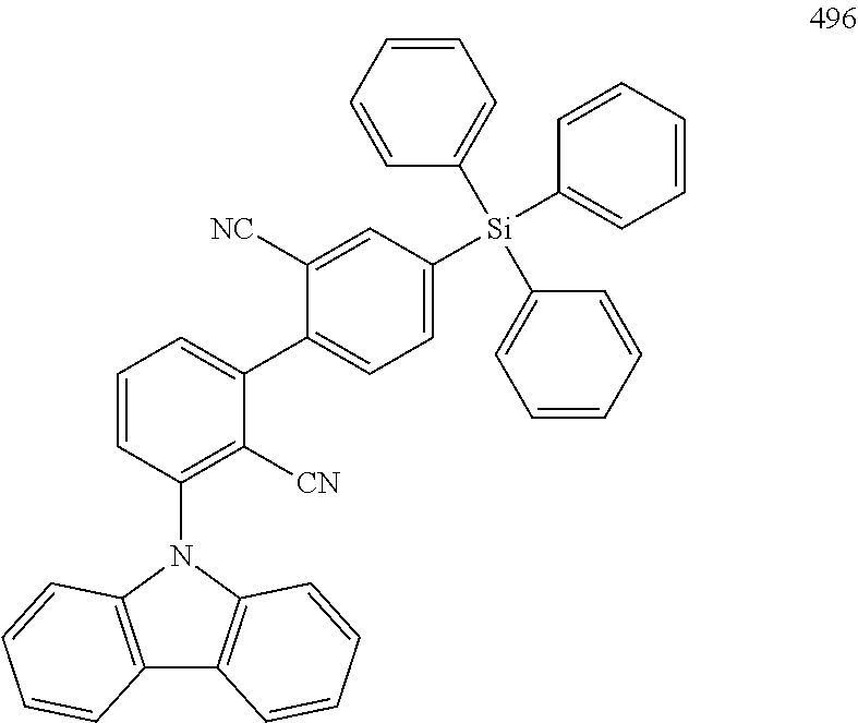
C12=C(N(C3=C([CN])C(C4=CC=C([Si](C5=CC=CC=C5)(C5=CC=CC=C5)C5=CC=CC=C5)C=C4[NC])=CC=C3)C3=C1C=CC=C3)C=CC=C2
